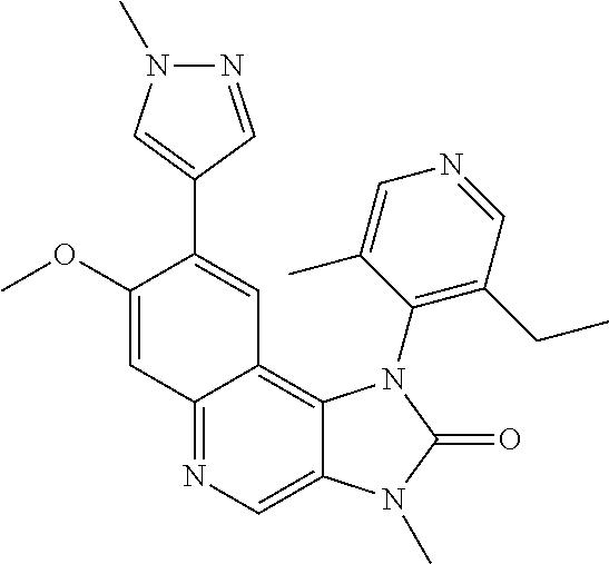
C1(OC)=CC2=NC=C3C(=C2C=C1C1=CN(C)N=C1)N(C1=C(CC)C=NC=C1C)C(=O)N3C
